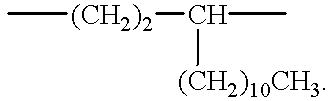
C[(CH2)2]C(C)[(CH2)10CH3]
